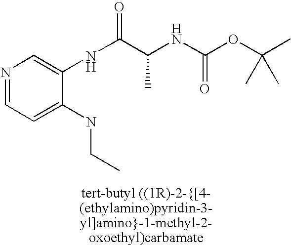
N1=CC=C(NCC)C(NC(C(NC(OC(C)(C)C)=O)C)=O)=C1
